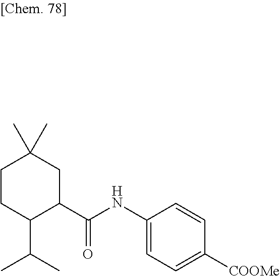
C1(NC(C2CC(C)(C)CCC2C(C)C)=O)=CC=C([COOMe])C=C1
